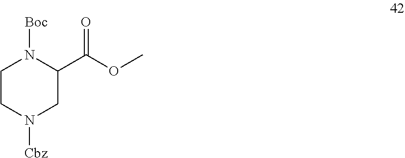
C1CN([Cbz])CC(C(OC)=O)N1[Boc]
